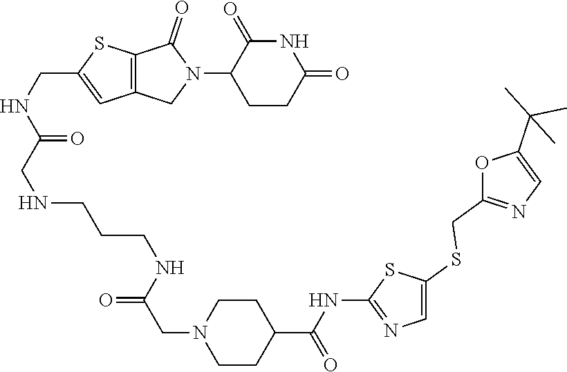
C1CC(=O)NC(=O)C1N1C(=O)C2=C(C1)C=C(CNC(CNCCCNC(=O)CN1CCC(C(NC3=NC=C(SCC4=NC=C(C(C)(C)C)O4)S3)=O)CC1)=O)S2
